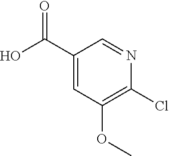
C1(C(O)=O)=CC(OC)=C(Cl)N=C1
